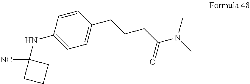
C1=CC(NC2([NC])CCC2)=CC=C1CCCC(N(C)C)=O
